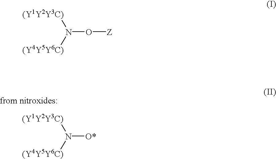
N(O[Z])([(Y4Y5Y6C)])[(Y1Y2Y3C)].N([O*])([(Y4Y5Y6C)])[(Y1Y2Y3C)]
